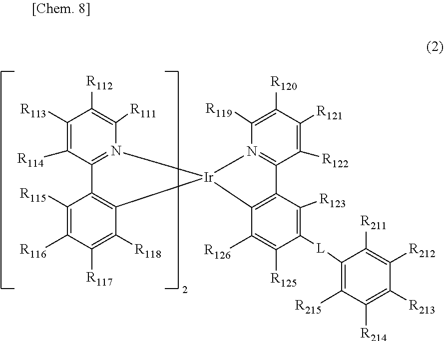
C1([L]C2=C([R215])C([R214])=C([R213])C([R212])=C2[R211])=C([R123])C2=C(C([R126])=C1[R125])[Ir]1(N3=C2C([R122])=C([R121])C([R120])=C3[R119])C2=C(C([R115])=C([R116])C([R117])=C2[R118])C2=N1C([R111])=C([R112])C([R113])=C2[R114]
